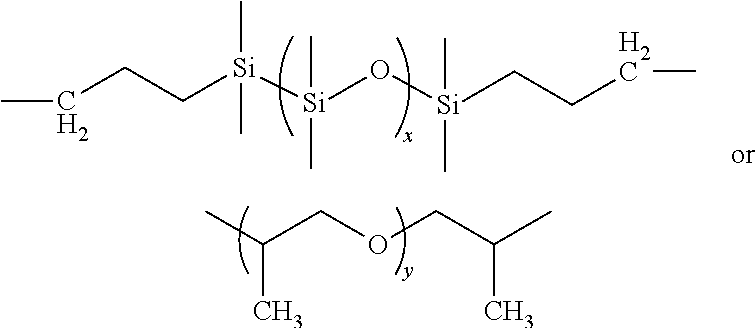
CC(COCC(C)C)C.CCCC[Si](C)(C)[Si](O[Si](CCCC)(C)C)(C)C
